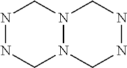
N1NCN2N(C1)CNNC2
